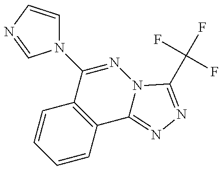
C12=C(C(N3C=CN=C3)=NN3C1=NN=C3C(F)(F)F)C=CC=C2
